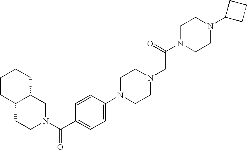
C1CC2C(CC1)CN(C(C1=CC=C(N3CCN(CC(=O)N4CCN(C5CCC5)CC4)CC3)C=C1)=O)CC2
